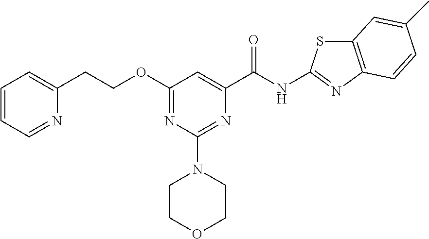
N(C(C1=CC(OCCC2=CC=CC=N2)=NC(N2CCOCC2)=N1)=O)C1=NC2=C(S1)C=C(C)C=C2
